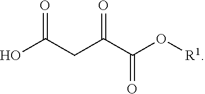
O=C(CC(C(=O)O[R1])=O)O
